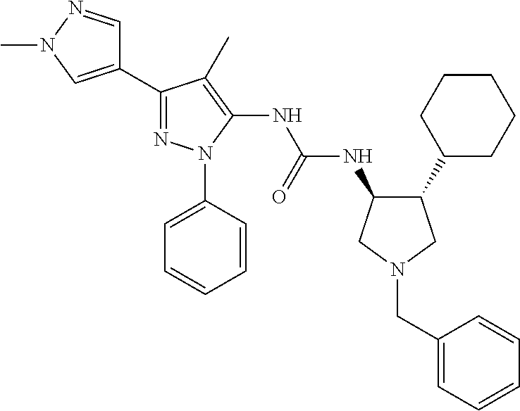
C1(C2=NN(C3=CC=CC=C3)C(NC(NC3C(C4CCCCC4)CN(CC4=CC=CC=C4)C3)=O)=C2C)=CN(C)N=C1
